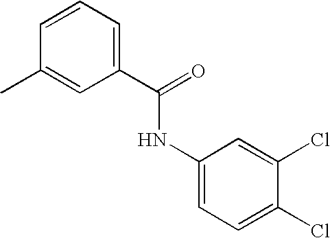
C1=CC=C(C(=O)NC2=CC=C(Cl)C(Cl)=C2)C=C1C
